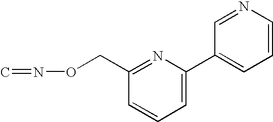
C1=C(C2=CC=CN=C2)N=C(CON=C)C=C1
